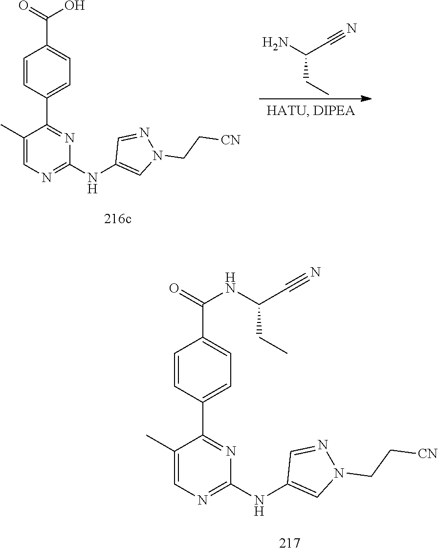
C1=CC(C2=NC(NC3=CN(CC[CN])N=C3)=NC=C2C)=CC=C1C(=O)O.NC(C#N)CC.C1=CC(C2=NC(NC3=CN(CC[CN])N=C3)=NC=C2C)=CC=C1C(=O)NC(C#N)CC
